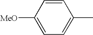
[MeO]C1=CC=C(C)C=C1
